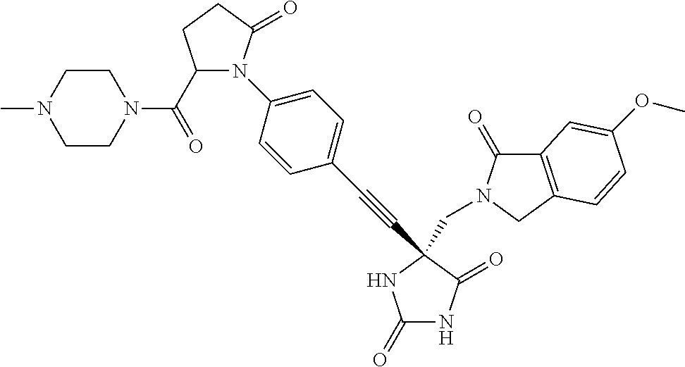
C(C1(C#CC2=CC=C(N3C(C(=O)N4CCN(C)CC4)CCC3=O)C=C2)C(=O)NC(=O)N1)N1C(=O)C2=C(C1)C=CC(OC)=C2
